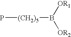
P[(CH2)5]B([OR2])[OR1]
